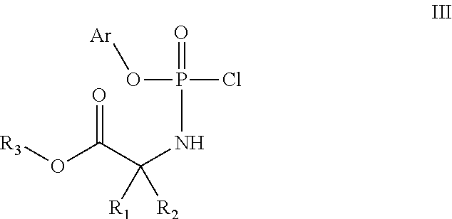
P(O[Ar])(=O)(NC(C(=O)O[R3])([R1])[R2])Cl
